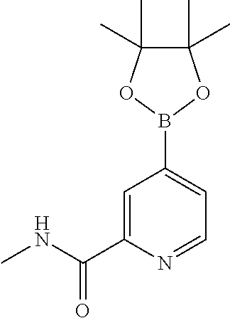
C1(B2OC(C)(C)C(C)(C)O2)=CC=NC(C(NC)=O)=C1
